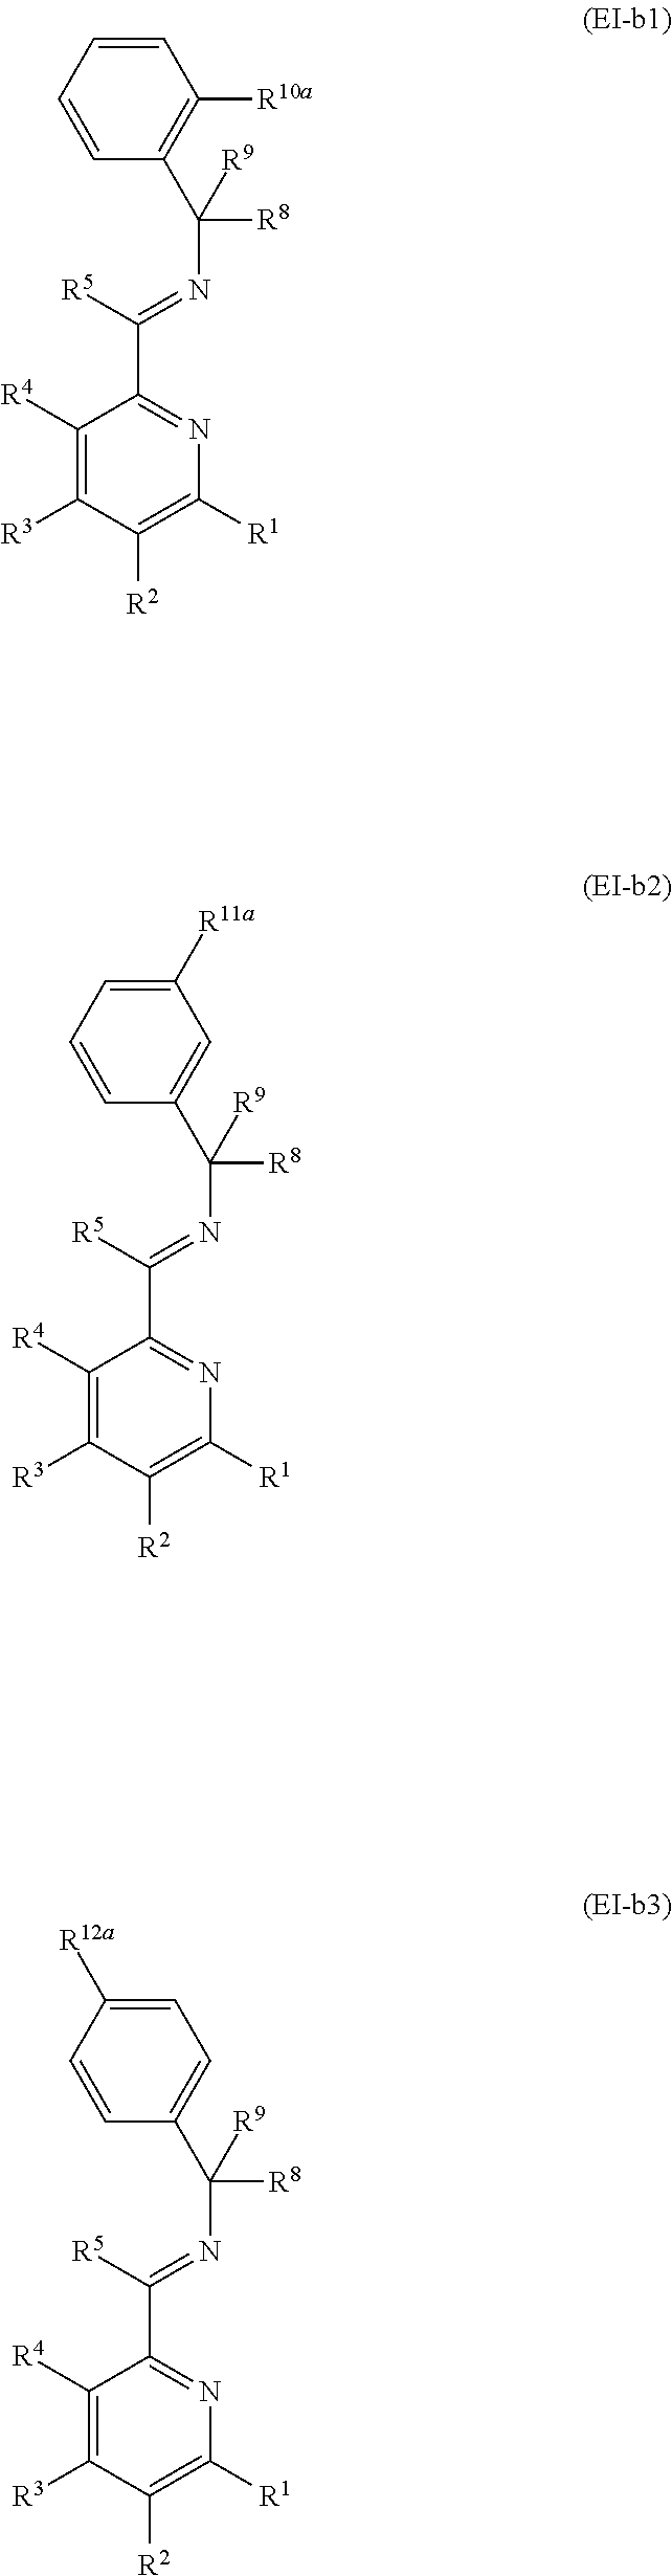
C1=CC=CC(C(N=C(C2=NC([R1])=C([R2])C([R3])=C2[R4])[R5])([R8])[R9])=C1[R10a].C1([R11a])=CC=CC(C(N=C(C2=NC([R1])=C([R2])C([R3])=C2[R4])[R5])([R8])[R9])=C1.C1=C([R12a])C=CC(C(N=C(C2=NC([R1])=C([R2])C([R3])=C2[R4])[R5])([R8])[R9])=C1
